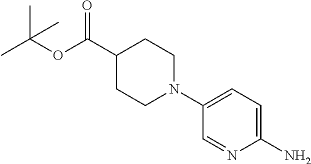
C1(N)=CC=C(N2CCC(C(OC(C)(C)C)=O)CC2)C=N1
